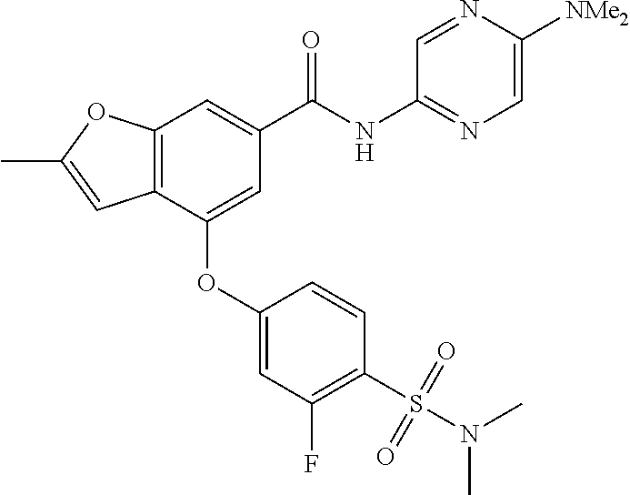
C12=C(C(OC3=CC(F)=C(S(N(C)C)(=O)=O)C=C3)=CC(C(NC3=NC=C([NMe2])N=C3)=O)=C1)C=C(C)O2
